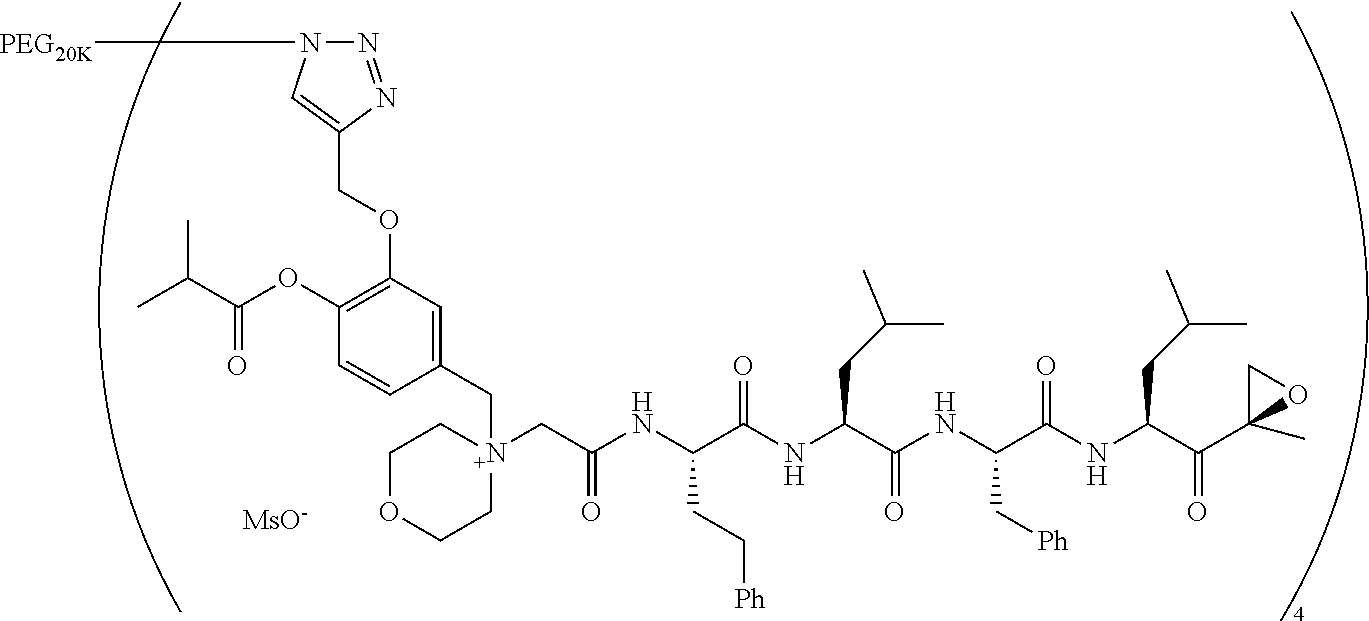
N1([PEG20K])N=NC(COC2=C(OC(C(C)C)=O)C=CC(C[N+]3(CC(NC(C(NC(C(NC(C(NC(C(C4(C)OC4)=O)CC(C)C)=O)C[Ph])=O)CC(C)C)=O)CC[Ph])=O)CCOCC3)=C2)=C1.[MsO-]
